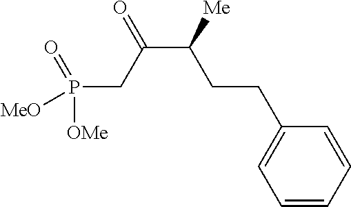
P(CC(C([Me])CCC1=CC=CC=C1)=O)(=O)([OMe])[MeO]
